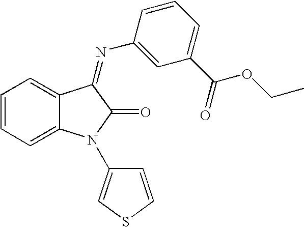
C1=CC=C2C(=C1)C(=NC1=CC(C(OCC)=O)=CC=C1)C(=O)N2C1=CSC=C1
